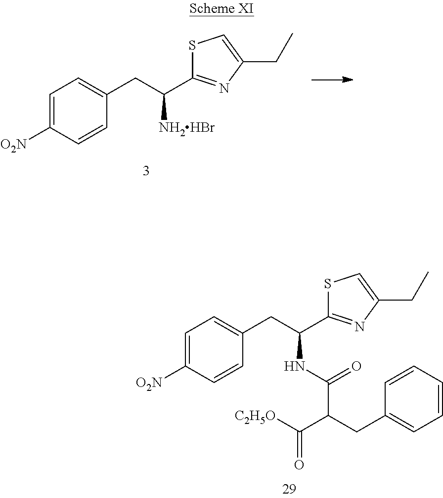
C1=C([O2N])C=CC(CC(C2=NC(CC)=CS2)[NH2HBr])=C1.C1=C([O2N])C=CC(CC(C2=NC(CC)=CS2)NC(C(CC2=CC=CC=C2)C([C2H5O])=O)=O)=C1
